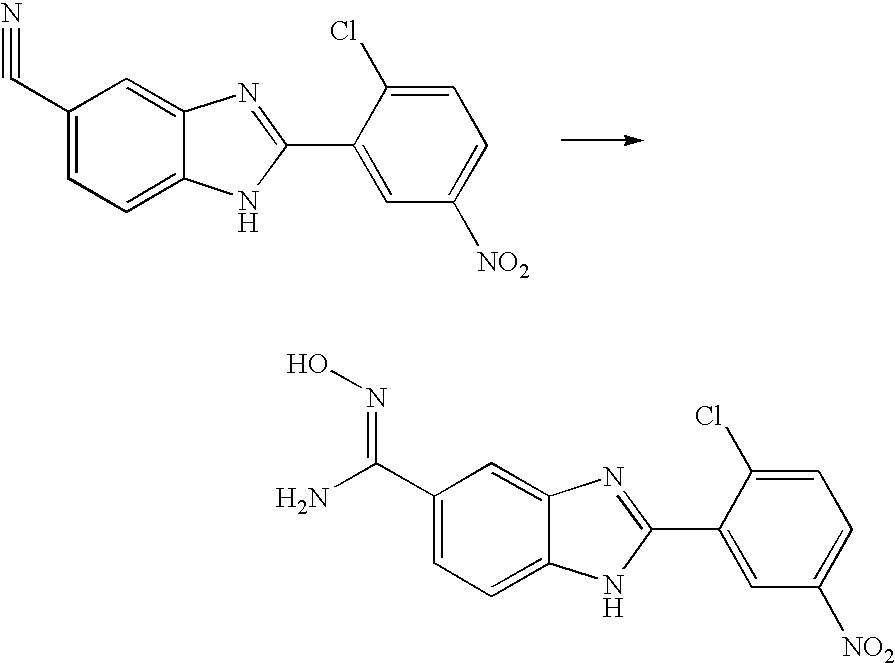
C1(C#N)=CC=C2C(=C1)N=C(C1=CC([NO2])=CC=C1Cl)N2.C1(C(=NO)N)=CC=C2C(=C1)N=C(C1=CC([NO2])=CC=C1Cl)N2
